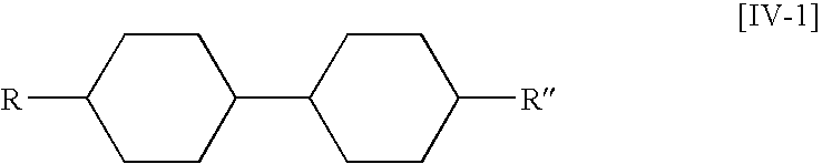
[R]C1CCC(C2CCC([R])CC2)CC1
